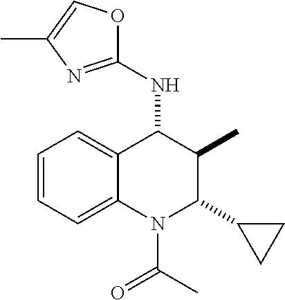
C12=CC=CC=C1N(C(C)=O)C(C1CC1)C(C)C2NC1=NC(C)=CO1
